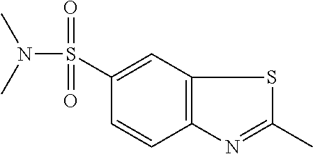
N(S(C1=CC2=C(C=C1)N=C(C)S2)(=O)=O)(C)C
